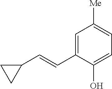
C1=C(C=CC2CC2)C(O)=CC=C1[Me]
